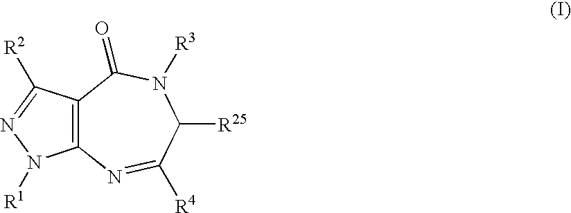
C12=C(N=C([R4])C([R25])N([R3])C1=O)N([R1])N=C2[R2]
